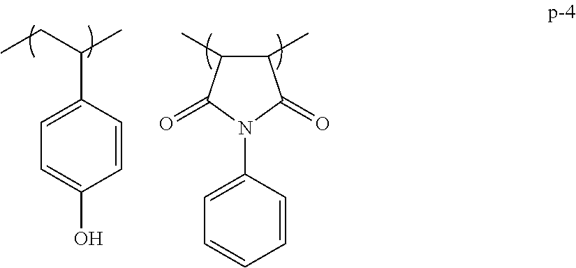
CCC(C)C1=CC=C(O)C=C1.C1(C)C(C)C(=O)N(C2=CC=CC=C2)C1=O
